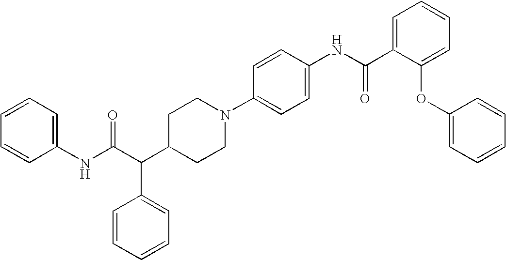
C1=CC=CC=C1NC(C(C1CCN(C2=CC=C(NC(C3=CC=CC=C3OC3=CC=CC=C3)=O)C=C2)CC1)C1=CC=CC=C1)=O
